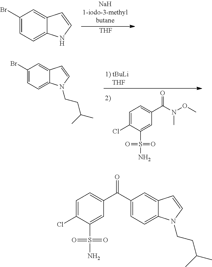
C1(Br)=CC=C2C(=C1)C=CN2.[THF].C1=C(Cl)C(S(N)(=O)=O)=CC(C(N(OC)C)=O)=C1.C1(Br)=CC=C2C(=C1)C=CN2CCC(C)C.C1=C(Cl)C(S(N)(=O)=O)=CC(C(=O)C2=CC=C3C(=C2)C=CN3CCC(C)C)=C1
